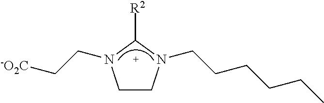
C1CN(CCCCCC)C([R2])N1CC[-O2C]
